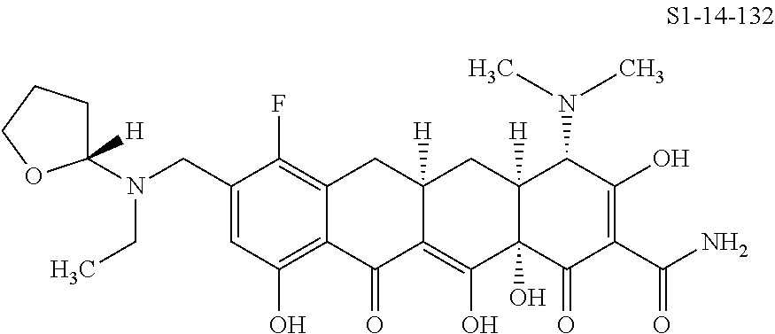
C1(CN(CC)C2([H])CCCO2)=CC(O)=C2C(=C1F)CC1([H])C(=C(O)C3(O)C([H])(C1)C(N(C)C)C(O)=C(C(N)=O)C3=O)C2=O
